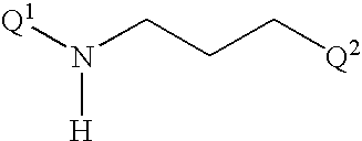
[Q1]N(CCC[Q2])[H]
